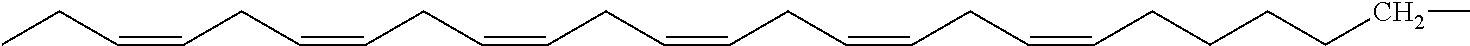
CCC=CCC=CCC=CCC=CCC=CCC=CCCCCCC
